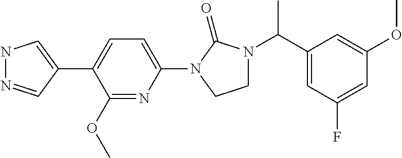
N1N=CC(C2=CC=C(N3C(=O)N(C(C4=CC(F)=CC(OC)=C4)C)CC3)N=C2OC)=C1
